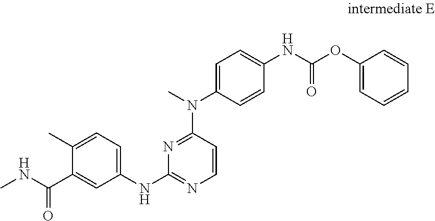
C1(C)=CC=C(NC2=NC=CC(N(C)C3=CC=C(NC(OC4=CC=CC=C4)=O)C=C3)=N2)C=C1C(NC)=O
